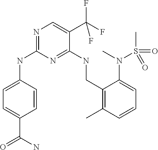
C1=C(NC2=NC=C(C(F)(F)F)C(NCC3=C(C)C=CC=C3N(S(C)(=O)=O)C)=N2)C=CC(C(=O)N)=C1
